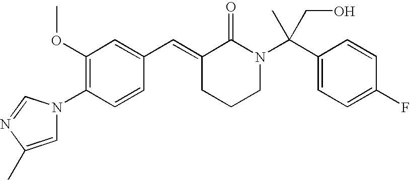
C1=CC(N2C=C(C)N=C2)=C(OC)C=C1C=C1CCCN(C(C2=CC=C(F)C=C2)(C)CO)C1=O
